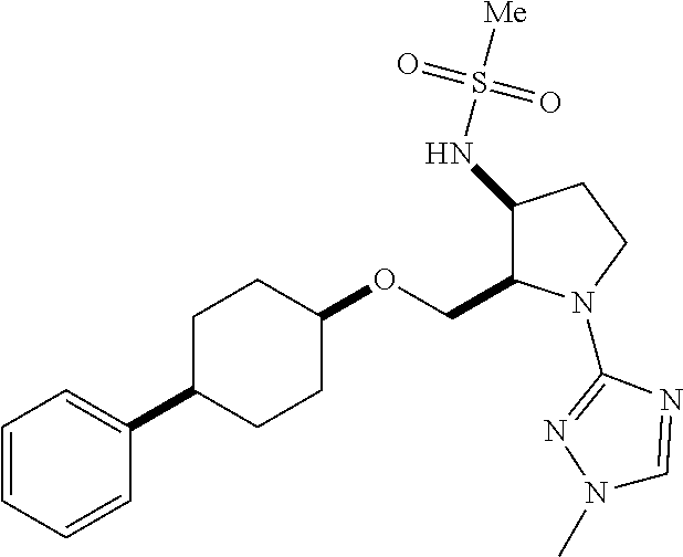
C1=CC=CC(C2CCC(OCC3C(NS([Me])(=O)=O)CCN3C3=NN(C)C=N3)CC2)=C1
